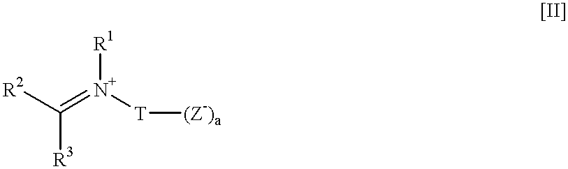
C(=[N+]([T][(Z-)a])[R1])([R2])[R3]
